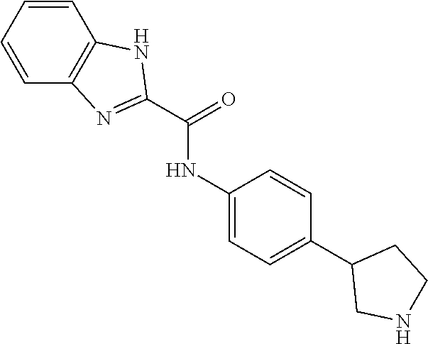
C1(NC(C2=NC3=C(N2)C=CC=C3)=O)=CC=C(C2CNCC2)C=C1
